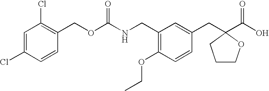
C1=C(Cl)C=CC(COC(NCC2=C(OCC)C=CC(CC3(C(O)=O)CCCO3)=C2)=O)=C1Cl
